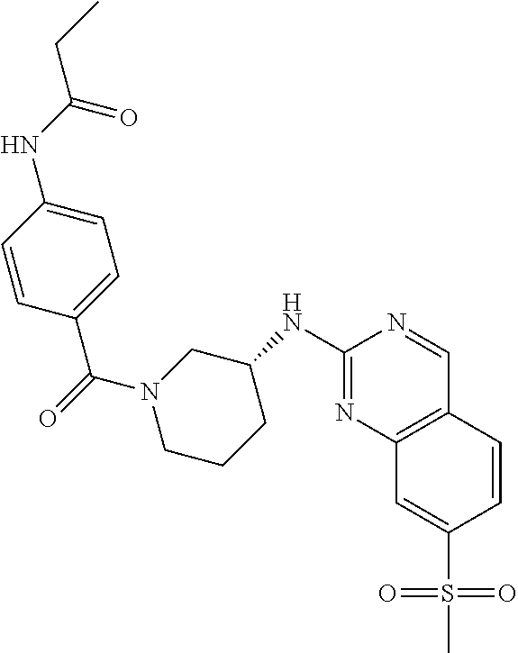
C1(NC2CN(C(=O)C3=CC=C(NC(CC)=O)C=C3)CCC2)=NC2=C(C=N1)C=CC(S(C)(=O)=O)=C2
